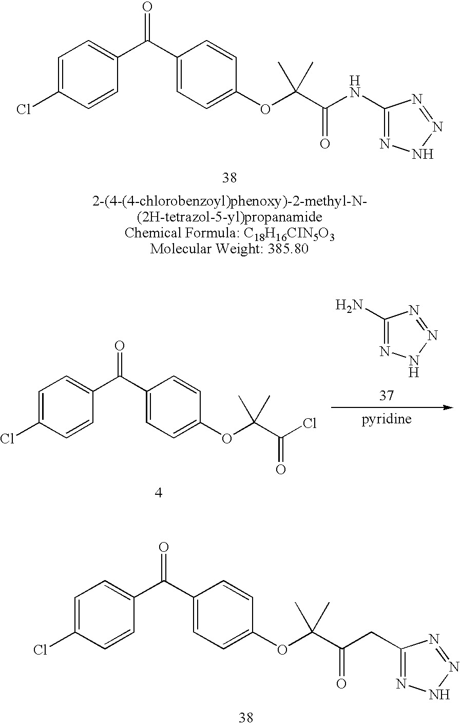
C1=C(Cl)C=CC(C(C2=CC=C(OC(C(NC3=NNN=N3)=O)(C)C)C=C2)=O)=C1.C1=C(Cl)C=CC(C(C2=CC=C(OC(C(Cl)=O)(C)C)C=C2)=O)=C1.C1(N)=NNN=N1.C1=C(Cl)C=CC(C(C2=CC=C(OC(C(=O)CC3=NNN=N3)(C)C)C=C2)=O)=C1
